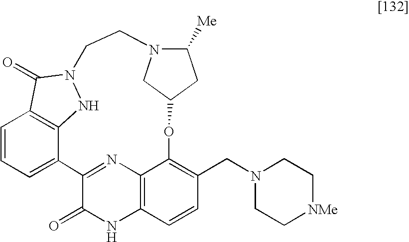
C1=CC=C2C3=C1C(=O)N(N3)CCN1C([Me])CC(OC3=C(CN4CC[NMe]CC4)C=CC4=C3N=C2C(=O)N4)C1
